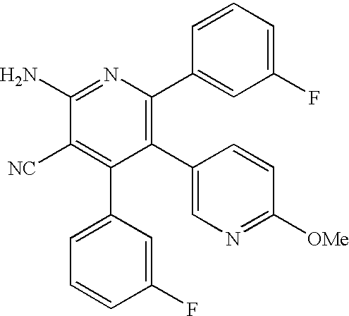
C1(C2=CN=C([OMe])C=C2)=C(C2=CC(F)=CC=C2)N=C(N)C([NC])=C1C1=CC=CC(F)=C1
